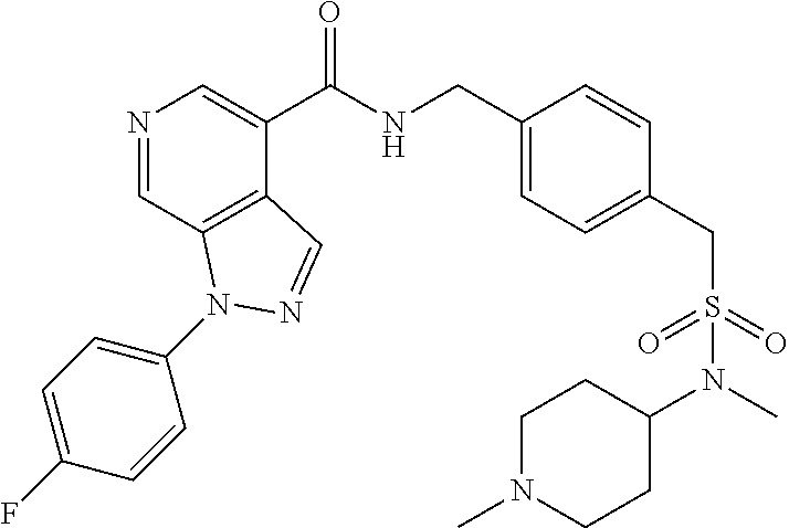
N1=CC2=C(C(C(NCC3=CC=C(CS(=O)(=O)N(C)C4CCN(C)CC4)C=C3)=O)=C1)C=NN2C1=CC=C(F)C=C1
